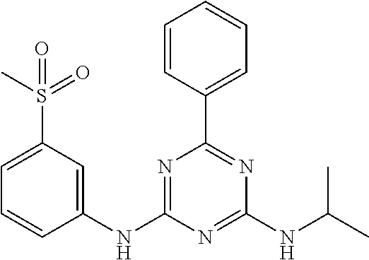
C1(NC2=CC(S(C)(=O)=O)=CC=C2)=NC(C2=CC=CC=C2)=NC(NC(C)C)=N1
